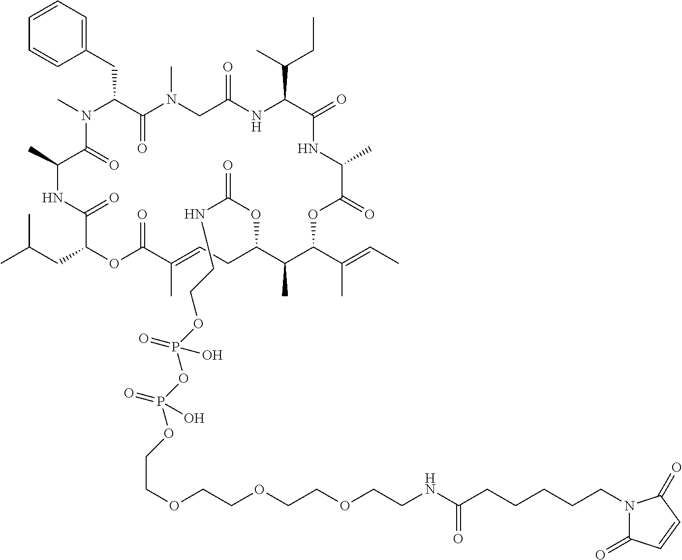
CN1C(CC2=CC=CC=C2)C(=O)N(C)CC(=O)NC(C(C)CC)C(=O)NC(C)C(=O)OC(C(C)=CC)C(C)C(OC(NCCOP(OP(OCCOCCOCCOCCNC(CCCCCN2C(=O)C=CC2=O)=O)(=O)O)(=O)O)=O)CC=C(C)C(=O)OC(CC(C)C)C(=O)NC(C)C1=O
